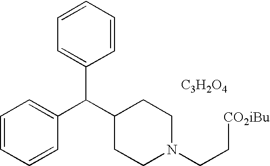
C1=CC=CC(C(C2CCN(CC[CO2iBu])CC2)C2=CC=CC=C2)=C1.[C3H2O4]
